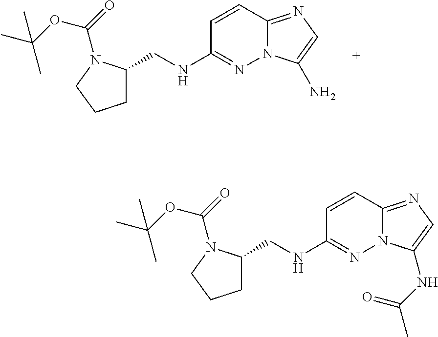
C1=CC2=NC=C(N)N2N=C1NCC1CCCN1C(=O)OC(C)(C)C.C1=CC2=NC=C(NC(C)=O)N2N=C1NCC1CCCN1C(=O)OC(C)(C)C
